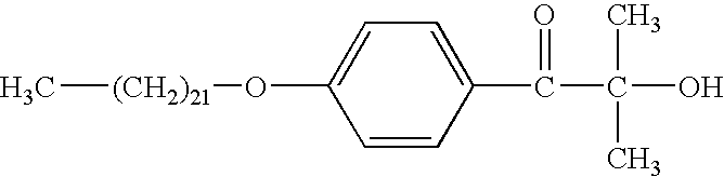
C[(CH2)21]OC1=CC=C(C(C(C)(C)O)=O)C=C1
